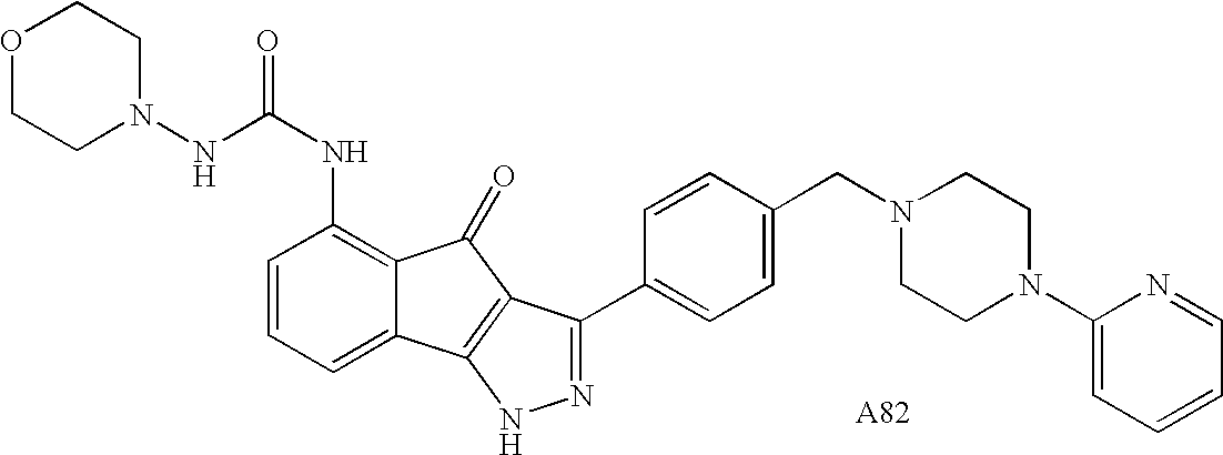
C(NC1=C2C(=CC=C1)C1=C(C2=O)C(C2=CC=C(CN3CCN(C4=CC=CC=N4)CC3)C=C2)=NN1)(=O)NN1CCOCC1
